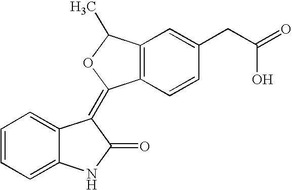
C1=C2C(=CC=C1)NC(=O)C2=C1C2=C(C=C(CC(=O)O)C=C2)C(C)O1
